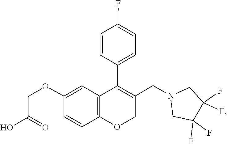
N1(CC2=C(C3=CC=C(F)C=C3)C3=C(C=CC(OCC(O)=O)=C3)OC2)CC(F)(F)C(F)(F)C1
